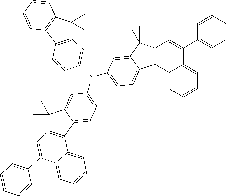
C1(C)(C)C2=C(C3=CC=C(N(C4=CC5=C(C6=C(C5(C)C)C=CC=C6)C=C4)C4=CC=C5C6=C(C=C(C7=CC=CC=C7)C7=CC=CC=C67)C(C)(C)C5=C4)C=C13)C1=CC=CC=C1C(C1=CC=CC=C1)=C2
